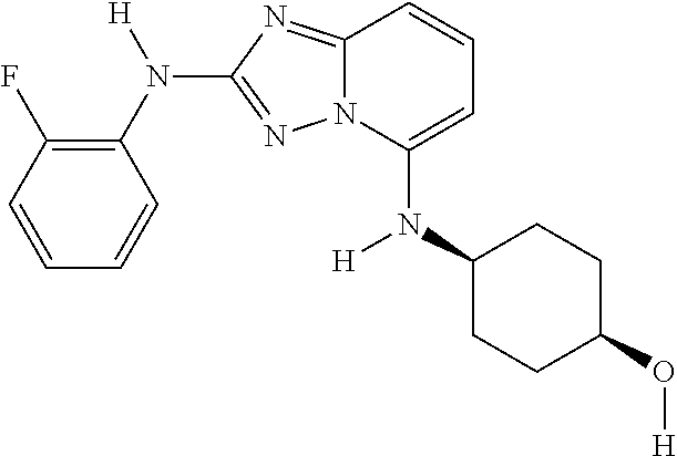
C1(F)=C(N([H])C2=NN3C(=N2)C=CC=C3N(C2CCC(O[H])CC2)[H])C=CC=C1
